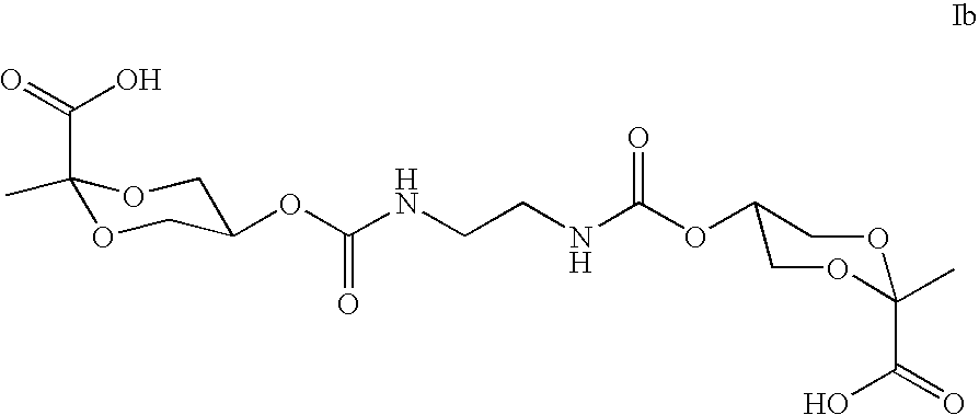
C1(C(=O)O)(C)OCC(OC(NCCNC(OC2COC(C(O)=O)(C)OC2)=O)=O)CO1
